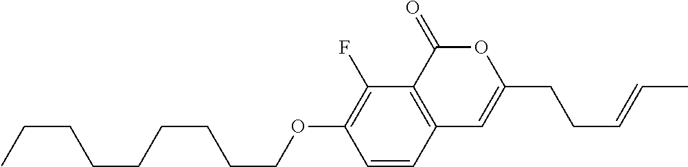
C1=CC2=C(C(F)=C1OCCCCCCCCC)C(=O)OC(CCC=CC)=C2
